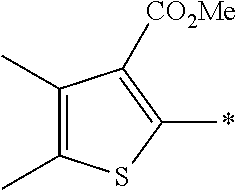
C1(C)=C(C)C([CO2Me])=C(*)S1
